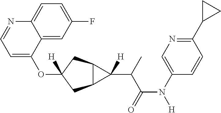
O(C1([H])CC2C(C1)C2(C(C(N([H])C1=CN=C(C2CC2)C=C1)=O)C)[H])C1=CC=NC2=CC=C(F)C=C12
